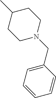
N1(CC2=CC=CC=C2)CCC(C)CC1
